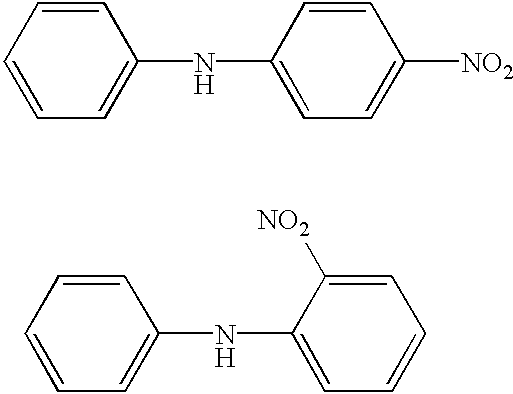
C1=CC=C(NC2=CC=C([NO2])C=C2)C=C1.C1=CC=C(NC2=CC=CC=C2[NO2])C=C1
